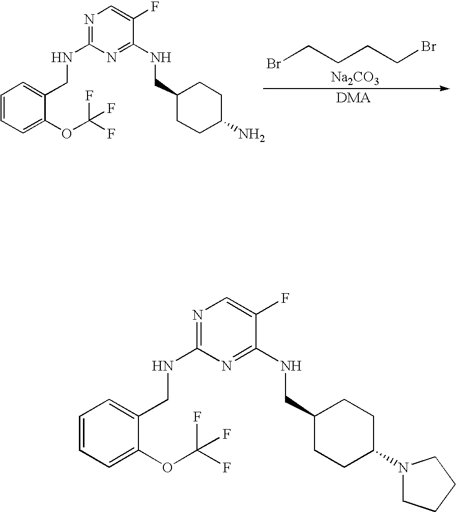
N1=C(NCC2=CC=CC=C2OC(F)(F)F)N=C(NCC2CCC(N)CC2)C(F)=C1.[Na2CO3].[DMA].BrCCCCBr.N1=C(NCC2=CC=CC=C2OC(F)(F)F)N=C(NCC2CCC(N3CCCC3)CC2)C(F)=C1
